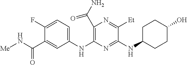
N(C1=NC(NC2=CC=C(F)C(C(N[Me])=O)=C2)=C(C(N)=O)N=C1[Et])C1CCC(O)CC1
